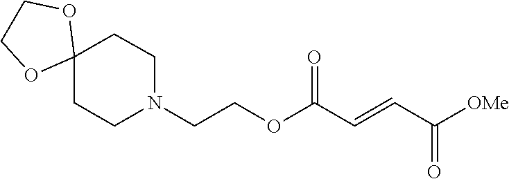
[OMe]C(C=CC(OCCN1CCC2(CC1)OCCO2)=O)=O
